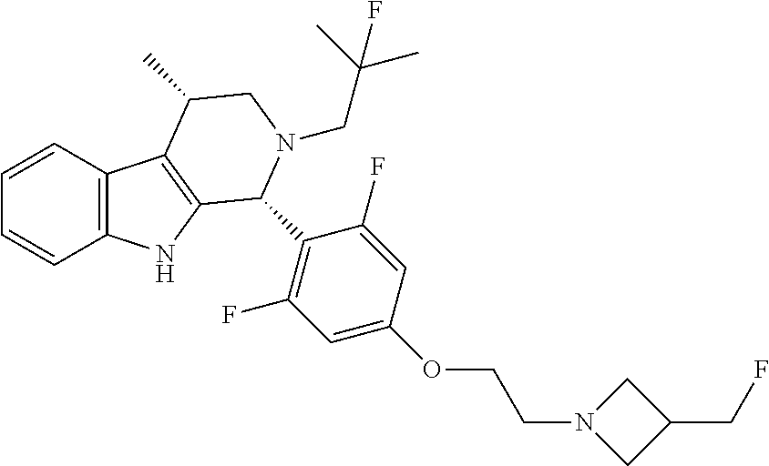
C1=CC2=C(C=C1)NC1=C2C(C)CN(CC(C)(C)F)C1C1=C(F)C=C(OCCN2CC(CF)C2)C=C1F
